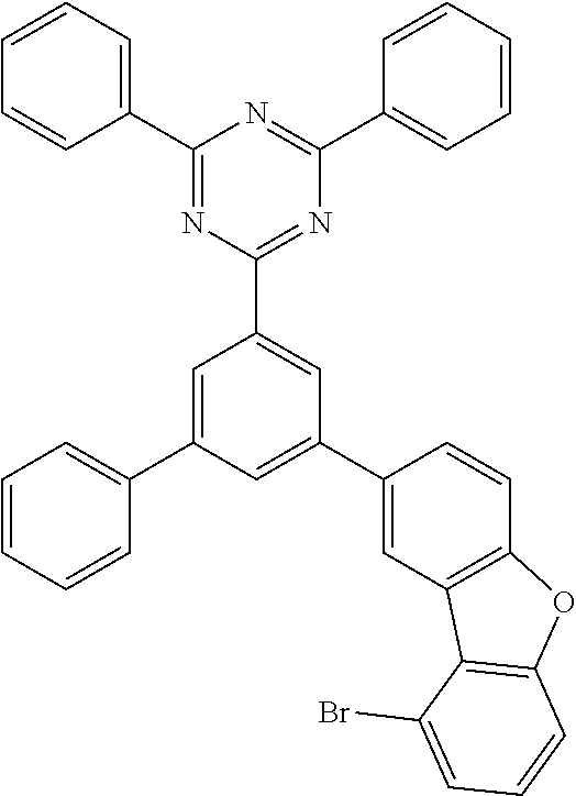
C1(C2=CC=CC=C2)=NC(C2=CC(C3=CC4=C(C=C3)OC3=C4C(Br)=CC=C3)=CC(C3=CC=CC=C3)=C2)=NC(C2=CC=CC=C2)=N1
